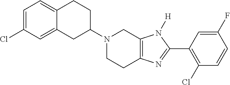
C12=CC=C(Cl)C=C1CC(N1CCC3=C(C1)N([H])C(C1=C(Cl)C=CC(F)=C1)=N3)CC2
